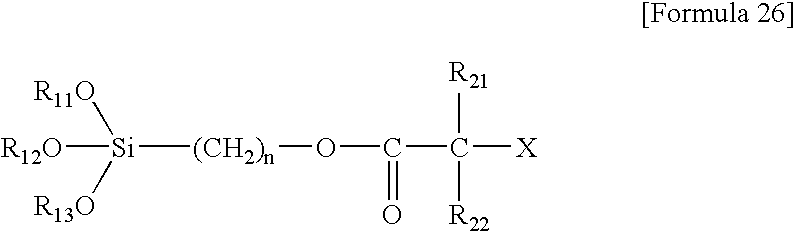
[Si]([(CH2)n]OC(=O)C([R21])([R22])[X])([R11O])([R13O])[R12O]
